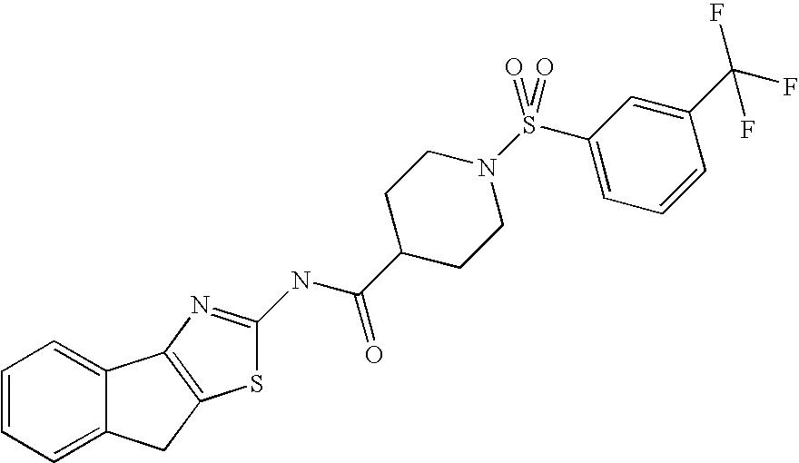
C1=CC=C2C(=C1)C1=C(C2)SC(NC(C2CCN(S(C3=CC=CC(C(F)(F)F)=C3)(=O)=O)CC2)=O)=N1
